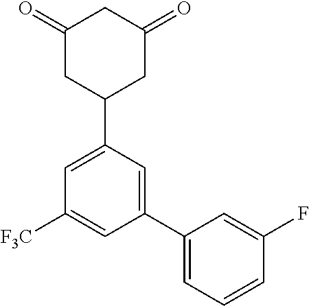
C1(=O)CC(C2=CC([F3C])=CC(C3=CC=CC(F)=C3)=C2)CC(=O)C1
